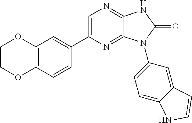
C12=C(C=CC(C3=CN=C4C(=N3)N(C3=CC=C5C(=C3)C=CN5)C(=O)N4)=C1)OCCO2
